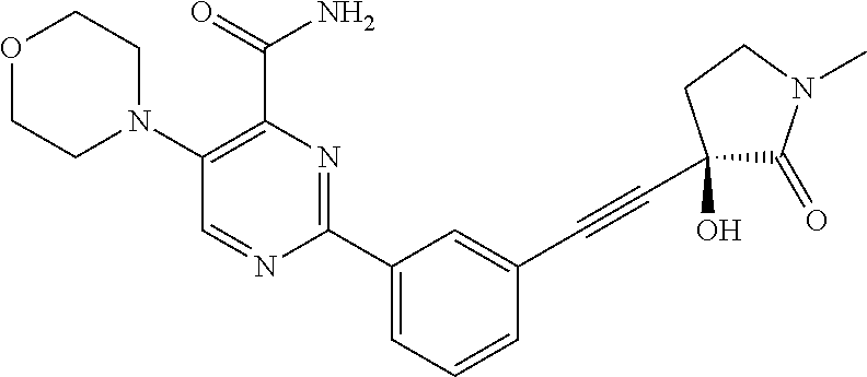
C1(N2CCOCC2)=C(C(=O)N)N=C(C2=CC=CC(C#CC3(O)C(=O)N(C)CC3)=C2)N=C1
